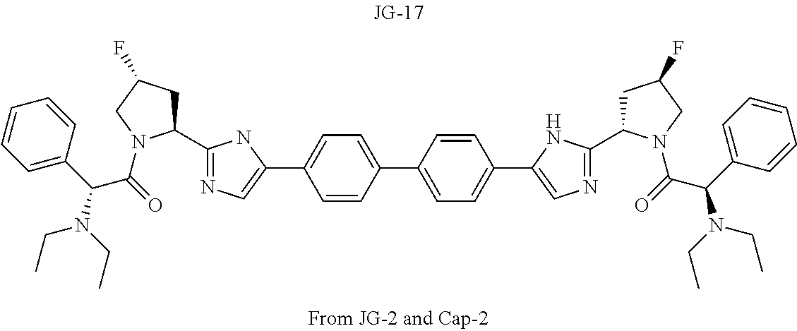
C1(C2=CC=C(C3=CN=C(C4CC(F)CN4C(C(N(CC)CC)C4=CC=CC=C4)=O)N3)C=C2)=CC=C(C2=CN=C(C3CC(F)CN3C(C(N(CC)CC)C3=CC=CC=C3)=O)N2)C=C1
